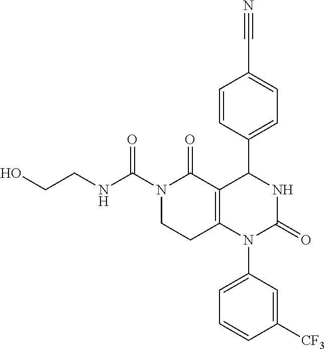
N1(C(NCCO)=O)CCC2=C(C1=O)C(C1=CC=C(C#N)C=C1)NC(=O)N2C1=CC=CC([CF3])=C1
